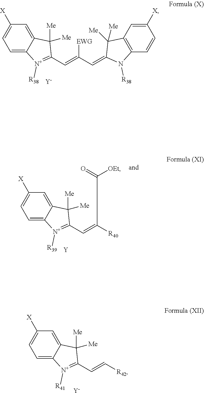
C1=C2C(=CC([X])=C1)C([Me])([Me])C(C=C([EWG])C=C1C([Me])([Me])C3=C(C=CC([X])=C3)N1[R38])=[N+]2[R38].[Y].C1=C2C(=CC([X])=C1)C([Me])([Me])C(C=C[R42])=[N+]2[R41].[Y].C1=C2C(=CC([X])=C1)C([Me])([Me])C(C=C(C([OEt])=O)[R40])=[N+]2[R39].[Y]
